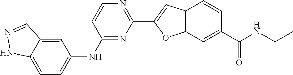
C1(NC2=CC=C3C(=C2)C=NN3)=NC(C2=CC3=C(C=C(C(NC(C)C)=O)C=C3)O2)=NC=C1
